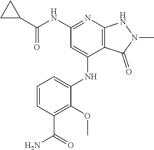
O=C(NC1=NC2=C(C(NC3=CC=CC(C(N)=O)=C3OC)=C1)C(=O)N(C)N2)C1CC1
